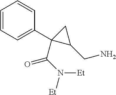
C1=CC=C(C2(C(N([Et])[Et])=O)C(CN)C2)C=C1
